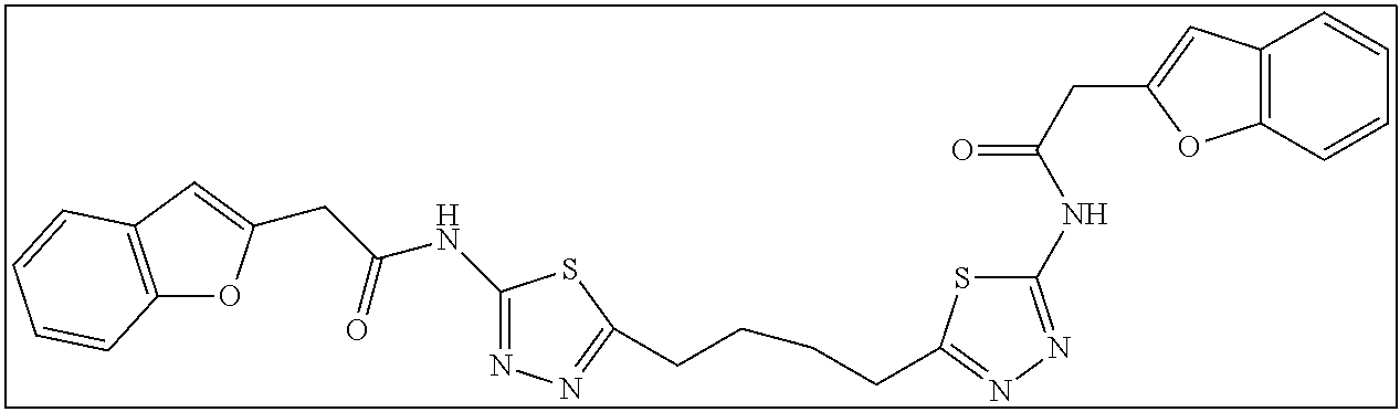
C1(NC(CC2=CC3=C(O2)C=CC=C3)=O)=NN=C(CCCCC2=NN=C(NC(CC3=CC4=C(O3)C=CC=C4)=O)S2)S1
